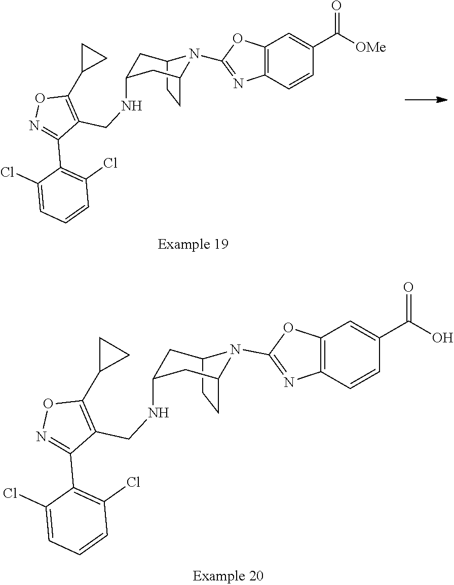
C12=C(C=CC(C(=O)[OMe])=C1)N=C(N1C3CCC1CC(NCC1=C(C4CC4)ON=C1C1=C(Cl)C=CC=C1Cl)C3)O2.C12=C(C=CC(C(=O)O)=C1)N=C(N1C3CCC1CC(NCC1=C(C4CC4)ON=C1C1=C(Cl)C=CC=C1Cl)C3)O2
